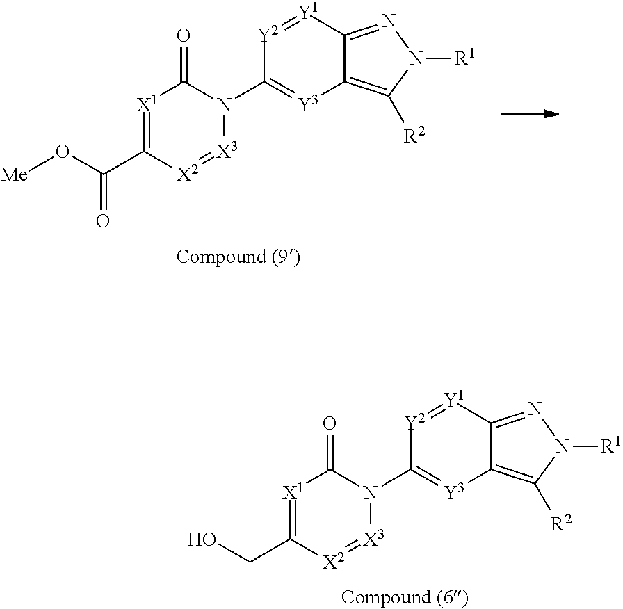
OCC1=[X1]C(=O)N(C2=[Y3]C3=C([R2])N([R1])N=C3[Y1]=[Y2]2)[X3]=[X2]1.[Me]OC(C1=[X1]C(=O)N(C2=[Y3]C3=C([R2])N([R1])N=C3[Y1]=[Y2]2)[X3]=[X2]1)=O
